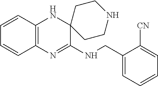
C12=C(N=C(NCC3=CC=CC=C3[CN])C3(N1)CCNCC3)C=CC=C2
